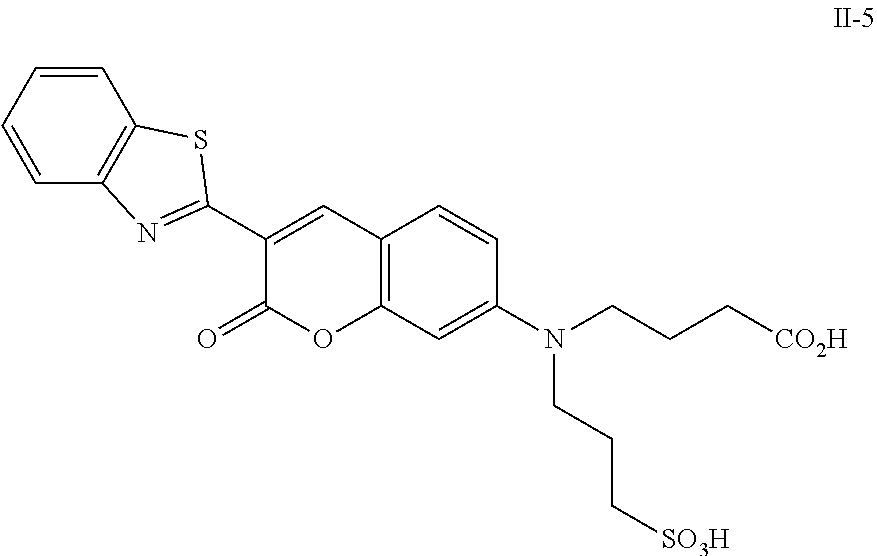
C12=C(C=C(N(CCC[CO2H])CCC[SO3H])C=C1)OC(=O)C(C1=NC3=C(S1)C=CC=C3)=C2
